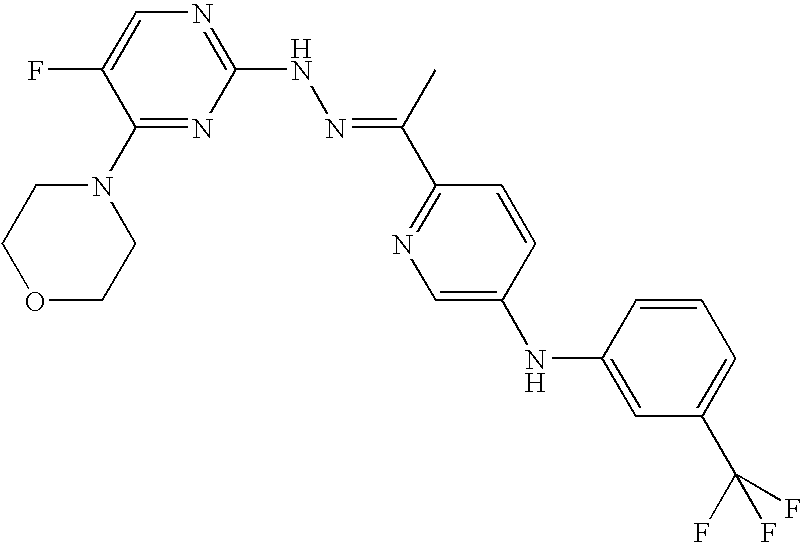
N1=C(NN=C(C2=NC=C(NC3=CC(C(F)(F)F)=CC=C3)C=C2)C)N=C(N2CCOCC2)C(F)=C1
